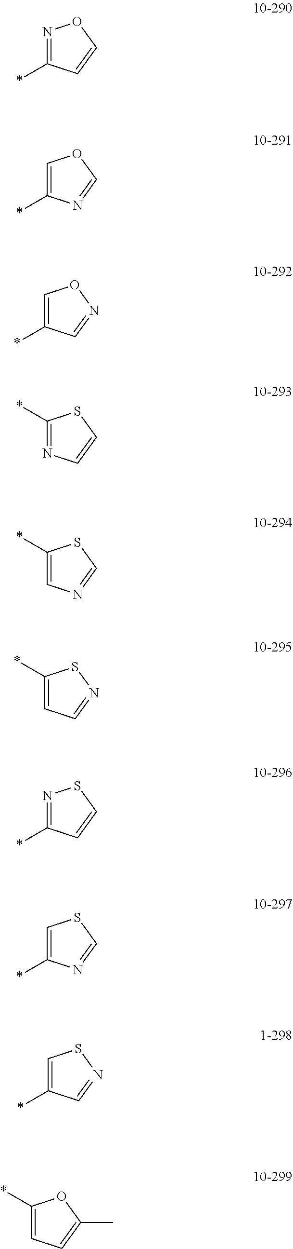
N1=C(*)C=CO1.C1=C(*)N=CO1.C1=C(*)C=NO1.C1(*)=NC=CS1.C1(*)=CN=CS1.C1(*)=CC=NS1.N1=C(*)C=CS1.C1=C(*)N=CS1.C1=C(*)C=NS1.C1(*)=CC=C(C)O1
